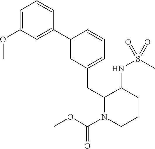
C1(C2=CC(CC3N(C(OC)=O)CCCC3NS(C)(=O)=O)=CC=C2)=CC(OC)=CC=C1
